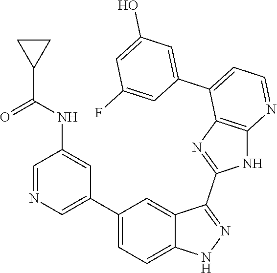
C1=NC=C(C2=CC=C3C(=C2)C(C2=NC4=C(N2)N=CC=C4C2=CC(O)=CC(F)=C2)=NN3)C=C1NC(C1CC1)=O
